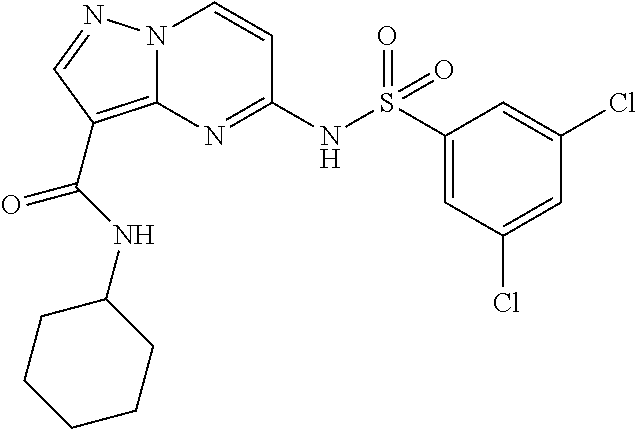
N(C1=NC2=C(C(=O)NC3CCCCC3)C=NN2C=C1)S(C1=CC(Cl)=CC(Cl)=C1)(=O)=O
